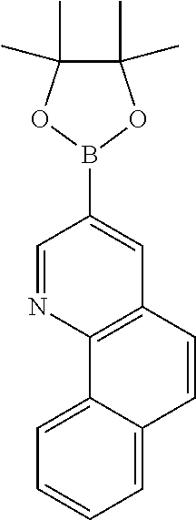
C12=CC=CC=C1C=CC1=C2N=CC(B2OC(C)(C)C(C)(C)O2)=C1
